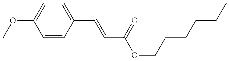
COC1=CC=C(C=CC(=O)OCCCCCC)C=C1
